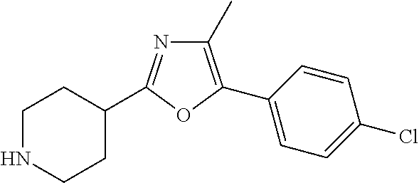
C1(C)=C(C2=CC=C(Cl)C=C2)OC(C2CCNCC2)=N1
